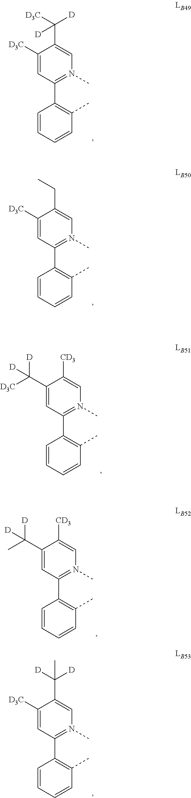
C1([D3C])=CC(C2=C(C)C=CC=C2)=N(C)C=C1C([D3C])([D])[D].C1([D3C])=CC(C2=C(C)C=CC=C2)=N(C)C=C1CC.C1(C([D3C])([D])[D])=CC(C2=C(C)C=CC=C2)=N(C)C=C1[CD3].C1(C(C)([D])[D])=CC(C2=C(C)C=CC=C2)=N(C)C=C1[CD3].C1([D3C])=CC(C2=C(C)C=CC=C2)=N(C)C=C1C([D])([D])C
